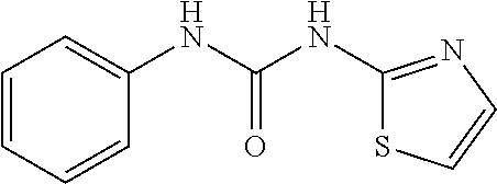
C1=CC=CC(NC(NC2=NC=CS2)=O)=C1
